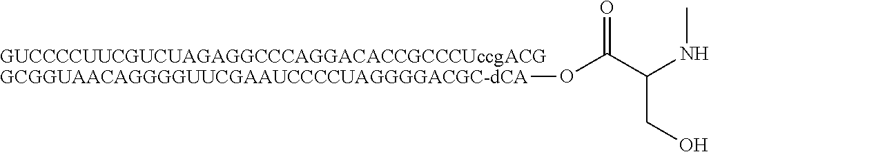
[GUCCCCUUCGUCUAGAGGCCCAGGACACCGCCCUccgACGGCGGUAACAGGGGUUCGAAUCCCCUAGGGGACGC-dCA]OC(C(NC)CO)=O
